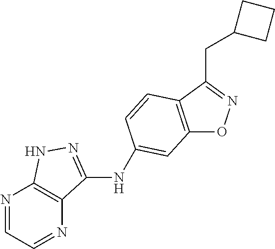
C12=C(C(CC3CCC3)=NO1)C=CC(NC1=NNC3=C1N=CC=N3)=C2
